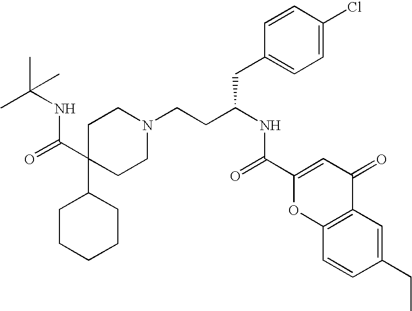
C1CCCCC1C1(C(=O)NC(C)(C)C)CCN(CCC(NC(=O)C2=CC(=O)C3=C(O2)C=CC(CC)=C3)CC2=CC=C(Cl)C=C2)CC1
